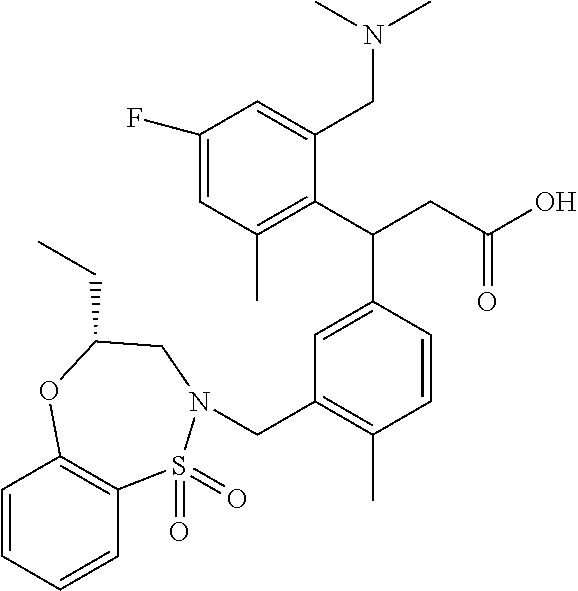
C1(C)=C(C(CC(O)=O)C2=CC(CN3S(=O)(=O)C4=C(C=CC=C4)OC(CC)C3)=C(C)C=C2)C(CN(C)C)=CC(F)=C1
